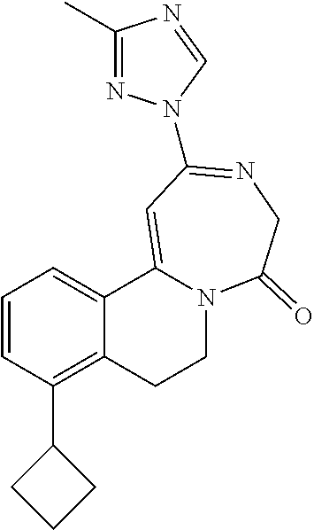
C1=CC(C2CCC2)=C2C(=C1)C1=CC(N3N=C(C)N=C3)=NCC(=O)N1CC2
